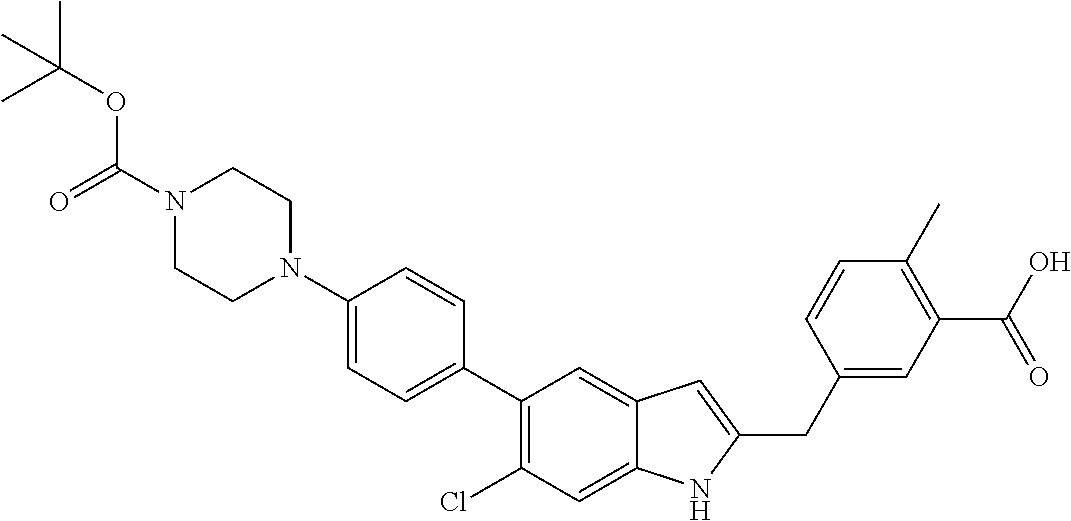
N1(C2=CC=C(C3=C(Cl)C=C4C(=C3)C=C(CC3=CC(C(O)=O)=C(C)C=C3)N4)C=C2)CCN(C(OC(C)(C)C)=O)CC1
